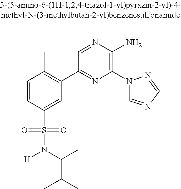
C1=CC(S(=O)(=O)N(C(C(C)C)C)[H])=CC(C2=NC(N3C=NC=N3)=C(N)N=C2)=C1C
